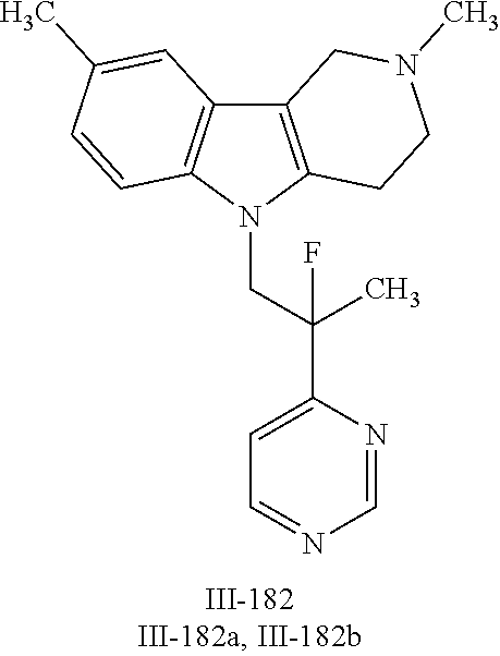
N1(CC(C2=CC=NC=N2)(C)F)C2=C(C3=C1C=CC(C)=C3)CN(C)CC2
